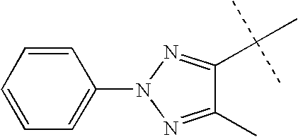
C1=CC=C(N2N=C(C)C(C(C)(C)C)=N2)C=C1
